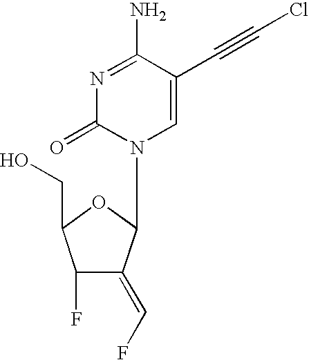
N1=C(N)C(C#CCl)=CN(C2C(=CF)C(F)C(CO)O2)C1=O
